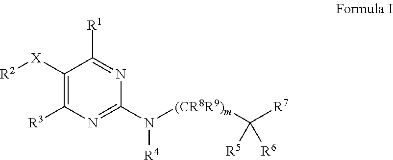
C1([X][R2])=C([R3])N=C(N([(CR8R9)m]C([R7])([R5])[R6])[R4])N=C1[R1]
